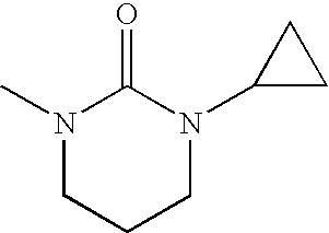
N1(C)CCCN(C2CC2)C1=O
